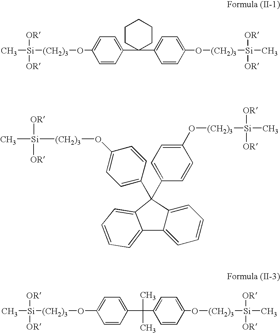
C1CC(C2=CC=C(O[(CH2)3][Si](C)([OR])[OR])C=C2)(C2=CC=C(O[(CH2)3][Si](C)([OR])[OR])C=C2)CCC1.O([(CH2)3][Si](C)([OR])[OR])C1=CC=C(C2(C3=CC=C(O[(CH2)3][Si](C)([OR])[OR])C=C3)C3=CC=CC=C3C3=CC=CC=C23)C=C1.CC(C)(C1=CC=C(O[(CH2)3][Si](C)([OR])[OR])C=C1)C1=CC=C(O[(CH2)3][Si](C)([OR])[OR])C=C1
